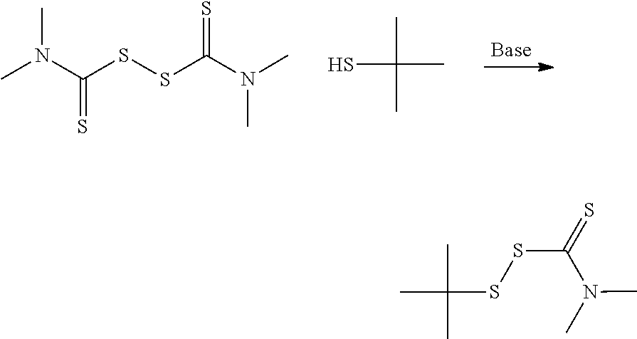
N(C)(C)C(=S)SSC(N(C)C)=S.CC(S)(C)C.N(C)(C)C(SSC(C)(C)C)=S
